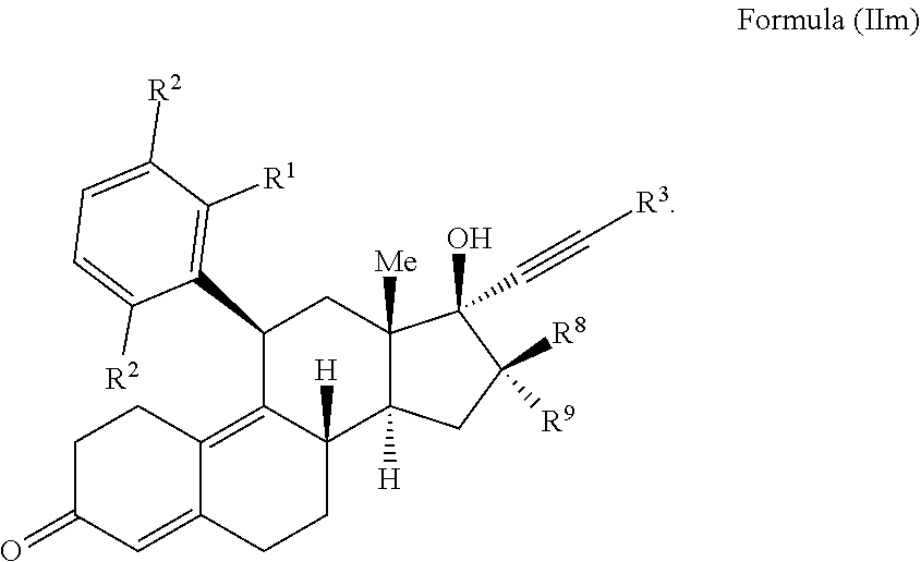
C1=C([R2])C(C2C3=C4C(=CC(=O)CC4)CCC3([H])C3([H])C([Me])(C2)C(O)(C#C[R3])C([R8])([R9])C3)=C([R1])C([R2])=C1
